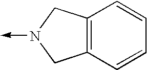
C12=C(C=CC=C1)CN(->C)C2
